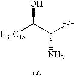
[H31C15]C(C([nPr])N)O
